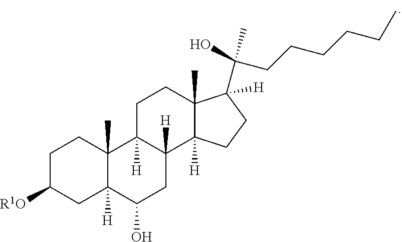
C1C2([H])C([H])(C3([H])C(C)(C1)C(C(CCCCCC)(O)C)([H])CC3)CC(O)C1([H])C2(C)CCC([R1O])C1
